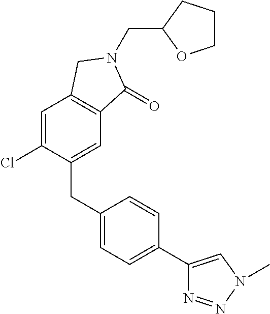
C(C1OCCC1)N1C(=O)C2=C(C=C(Cl)C(CC3=CC=C(C4=CN(C)N=N4)C=C3)=C2)C1
